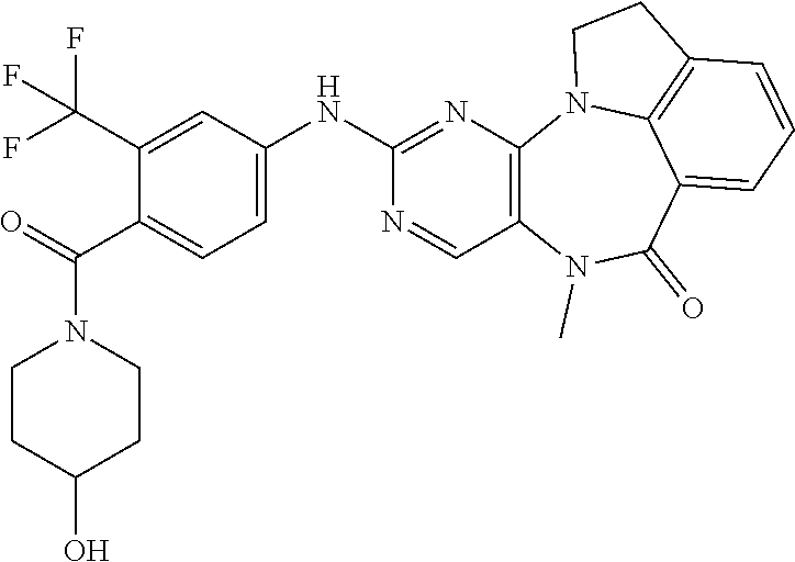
C1=C(NC2=NC3=C(C=N2)N(C)C(=O)C2=CC=CC4=C2N3CC4)C=C(C(F)(F)F)C(C(=O)N2CCC(O)CC2)=C1
